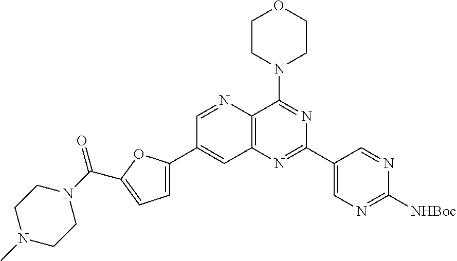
C1=NC2=C(C=C1C1=CC=C(C(=O)N3CCN(C)CC3)O1)N=C(C1=CN=C([NHBoc])N=C1)N=C2N1CCOCC1
